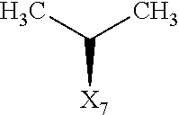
C(C)([X7])C
